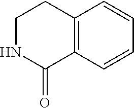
C1NC(=O)C2=C(C1)C=CC=C2
